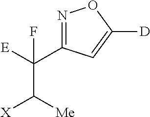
[E]C(C1=NOC([D])=C1)(F)C([X])[Me]
